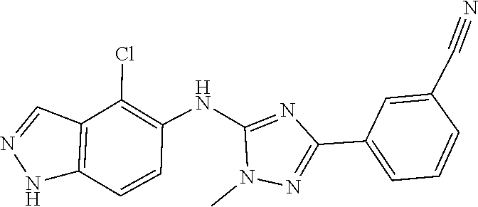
C12=C(C(Cl)=C(NC3=NC(C4=CC=CC(C#N)=C4)=NN3C)C=C1)C=NN2
